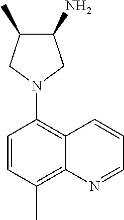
C1(N)C(C)CN(C2=C3C(=C(C)C=C2)N=CC=C3)C1
